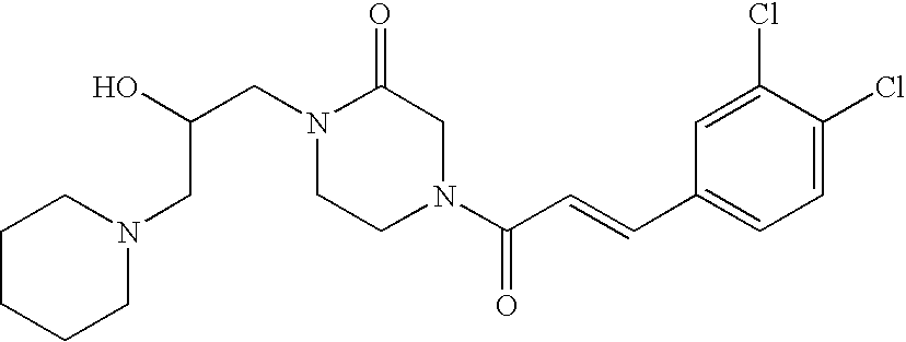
N1(CC(O)CN2CCCCC2)CCN(C(C=CC2=CC=C(Cl)C(Cl)=C2)=O)CC1=O
